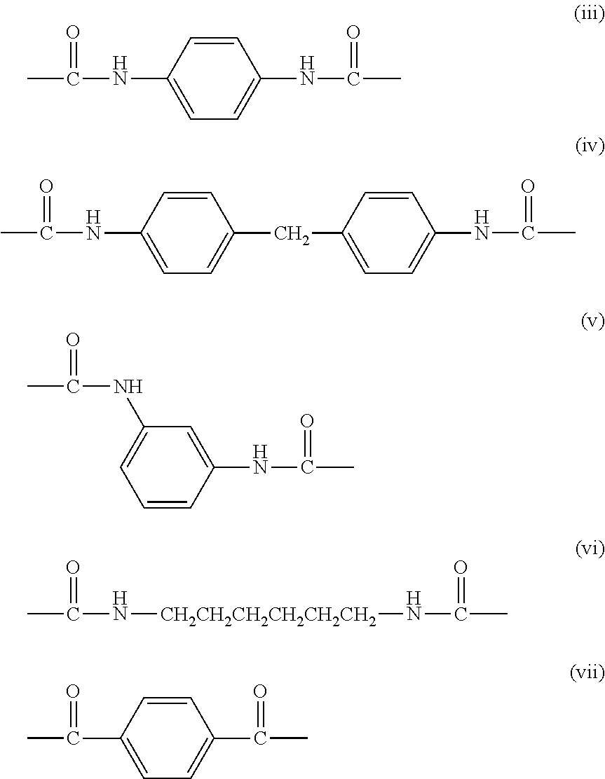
C1(NC(C)=O)=CC=C(NC(C)=O)C=C1.C1(CC2=CC=C(NC(C)=O)C=C2)=CC=C(NC(C)=O)C=C1.C1(NC(C)=O)=CC(NC(C)=O)=CC=C1.[CH2CH2CH2CH2CH2CH2](NC(C)=O)NC(C)=O.C1(C(C)=O)=CC=C(C(C)=O)C=C1
